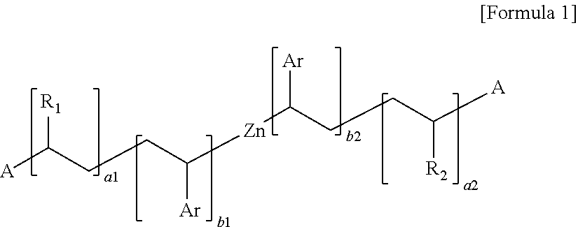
[A]C(CCC([Zn]C([Ar])CCC([A])[R2])[Ar])[R1]
